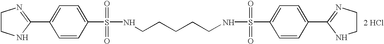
[2 HCl].C1=CC(S(=O)(=O)NCCCCCNS(=O)(=O)C2=CC=C(C3=NCCN3)C=C2)=CC=C1C1=NCCN1
